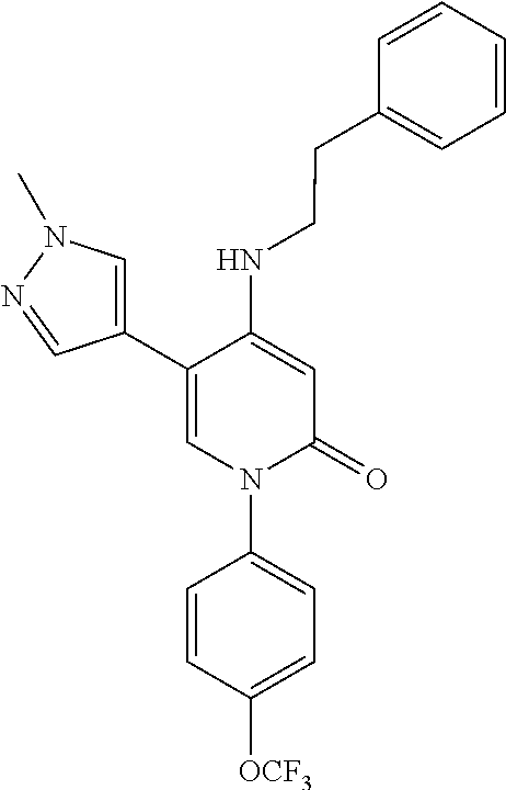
C1=C(NCCC2=CC=CC=C2)C(C2=CN(C)N=C2)=CN(C2=CC=C([OCF3])C=C2)C1=O
